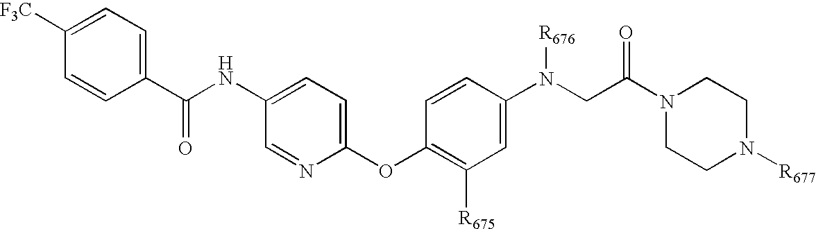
C1(C(NC2=CC=C(OC3=C([R675])C=C(N(CC(N4CCN([R677])CC4)=O)[R676])C=C3)N=C2)=O)=CC=C([F3C])C=C1
